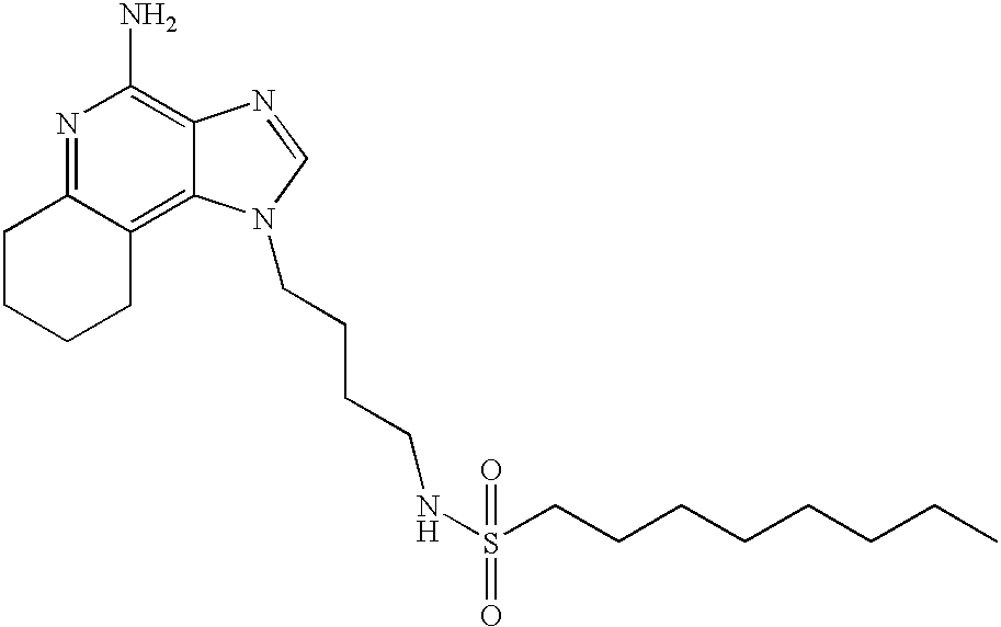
N1=C2C(=C3C(=C1N)N=CN3CCCCNS(CCCCCCCC)(=O)=O)CCCC2
